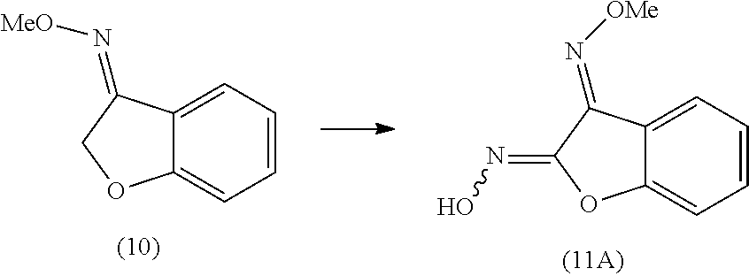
C12=CC=CC=C1C(=N[OMe])C(=NO)O2.C12=CC=CC=C1C(=N[MeO])CO2
